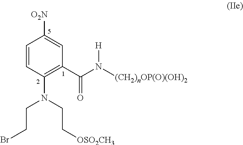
C1=CC(N(CC[OSO2CH3])CCBr)=C(C(N([(CH2)nOP(O)(OH)2])[H])=O)C=C1[O2N]
